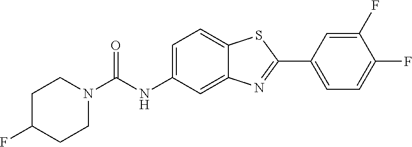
N1(C(NC2=CC=C3C(=C2)N=C(C2=CC=C(F)C(F)=C2)S3)=O)CCC(F)CC1
